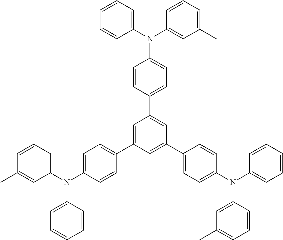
C1(N(C2=CC=C(C3=CC(C4=CC=C(N(C5=CC(C)=CC=C5)C5=CC=CC=C5)C=C4)=CC(C4=CC=C(N(C5=CC=CC=C5)C5=CC(C)=CC=C5)C=C4)=C3)C=C2)C2=CC=CC=C2)=CC=CC(C)=C1
